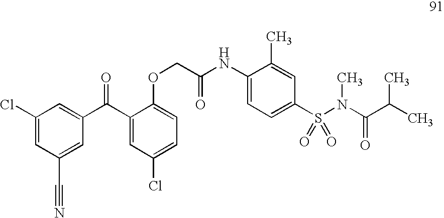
C1(Cl)=CC(C#N)=CC(C(C2=CC(Cl)=CC=C2OCC(NC2=CC=C(S(N(C(=O)C(C)C)C)(=O)=O)C=C2C)=O)=O)=C1
